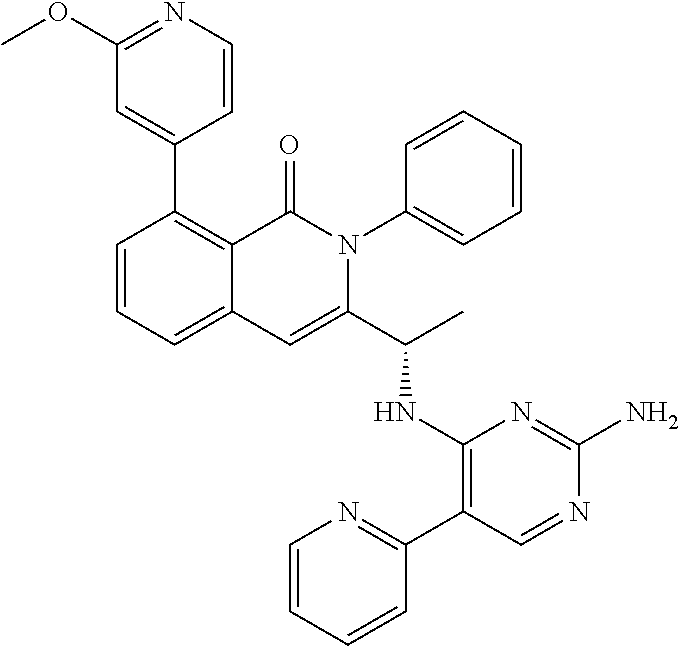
C1=CC=C2C(=C1C1=CC(OC)=NC=C1)C(=O)N(C1=CC=CC=C1)C(C(C)NC1=C(C3=NC=CC=C3)C=NC(N)=N1)=C2
